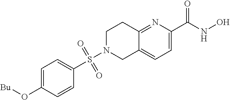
C12=CC=C(C(NO)=O)N=C1CCN(S(C1=CC=C(O[Bu])C=C1)(=O)=O)C2
